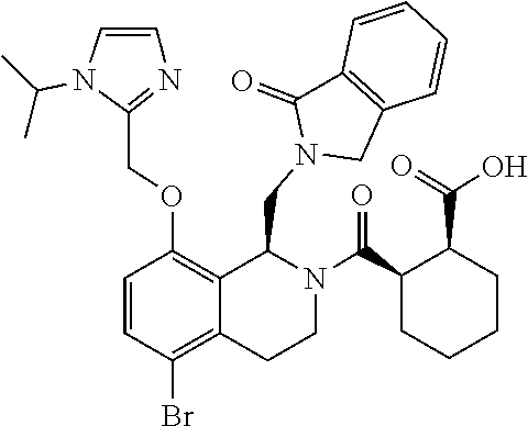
C1=CN=C(COC2=C3C(CN4CC5=C(C4=O)C=CC=C5)N(C(C4CCCCC4C(=O)O)=O)CCC3=C(Br)C=C2)N1C(C)C
